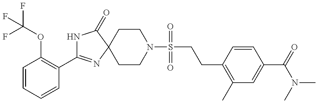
N1C(C2=C(OC(F)(F)F)C=CC=C2)=NC2(C1=O)CCN(S(CCC1=C(C)C=C(C(N(C)C)=O)C=C1)(=O)=O)CC2
